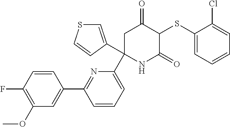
C1(SC2C(=O)CC(C3=CC=CC(C4=CC(OC)=C(F)C=C4)=N3)(C3=CSC=C3)NC2=O)=CC=CC=C1Cl
